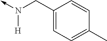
N([H])(->C)CC1=CC=C(C)C=C1
